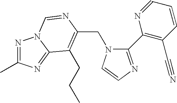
C(N1C(C2=C(C#N)C=CC=N2)=NC=C1)C1=C(CCC)C2=NC(C)=NN2C=N1
